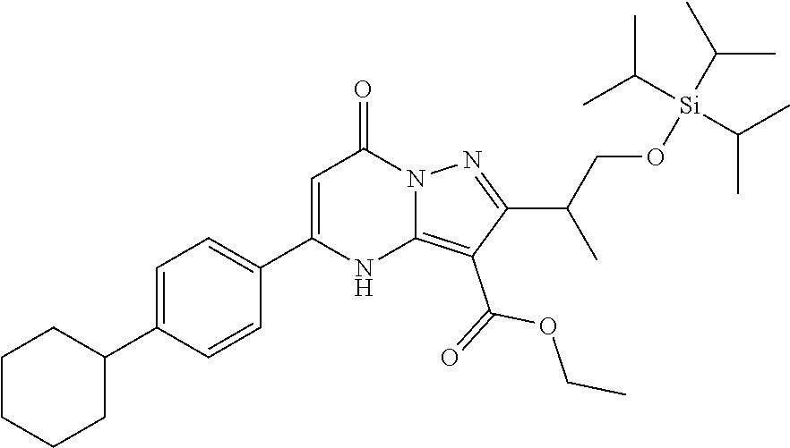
C1(C2=CC=C(C3=CC(=O)N4C(=C(C(OCC)=O)C(C(C)CO[Si](C(C)C)(C(C)C)C(C)C)=N4)N3)C=C2)CCCCC1
